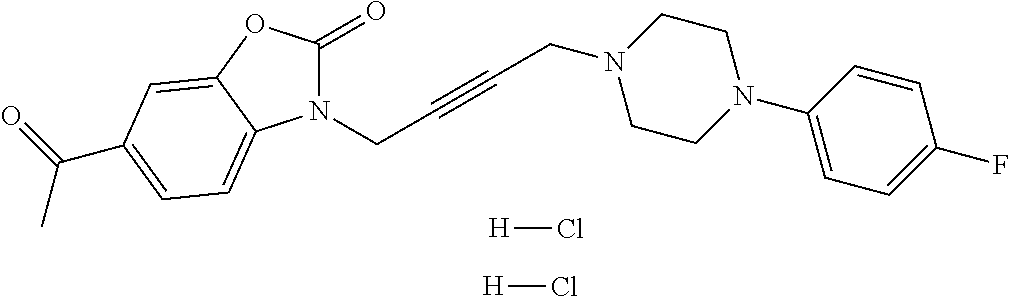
N1(CC#CCN2CCN(C3=CC=C(F)C=C3)CC2)C(=O)OC2=CC(C(=O)C)=CC=C12.[H]Cl.[H]Cl
